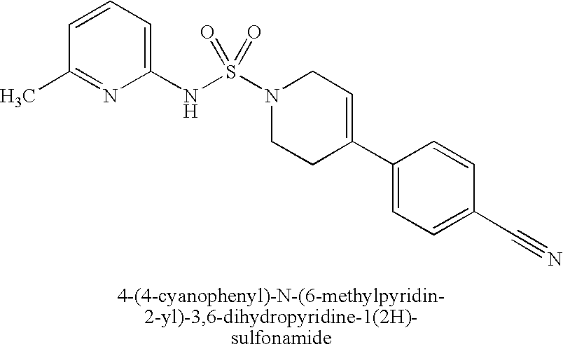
C1=CC=C(NS(N2CCC(C3=CC=C(C#N)C=C3)=CC2)(=O)=O)N=C1C
